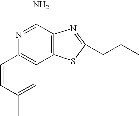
N1=C(N)C2=C(C3=C1C=CC(C)=C3)SC(CCC)=N2
